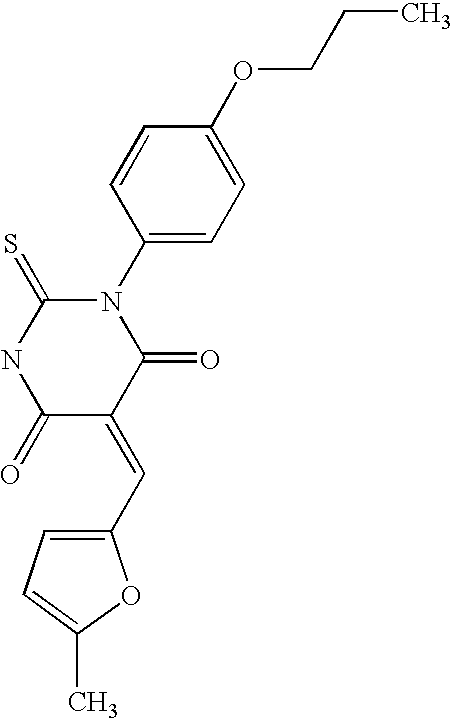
C1(C=C2C(=O)N(C3=CC=C(OCCC)C=C3)C(=S)NC2=O)=CC=C(C)O1
